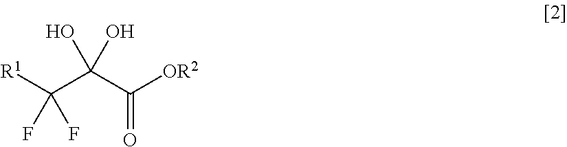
OC(C([OR2])=O)(C([R1])(F)F)O
